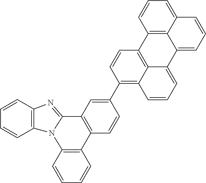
C1=CC2=C(C=C1)N1C(=NC3=C1C=CC=C3)C1=C2C=CC(C2=C3C4=C(C=C2)C2=C5C(=CC=CC5=CC=C2)C4=CC=C3)=C1
